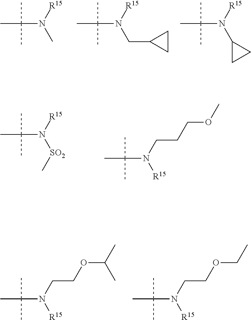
CC(C)(C)N(C)[R15].CC(C)(C)N(CC1CC1)[R15].CC(C)(C)N(C1CC1)[R15].CC(C)(C)N([SO2]C)[R15].CC(C)(C)N([R15])CCCOC.CC(C)(C)N([R15])CCOC(C)C.CC(C)(C)N([R15])CCOCC
